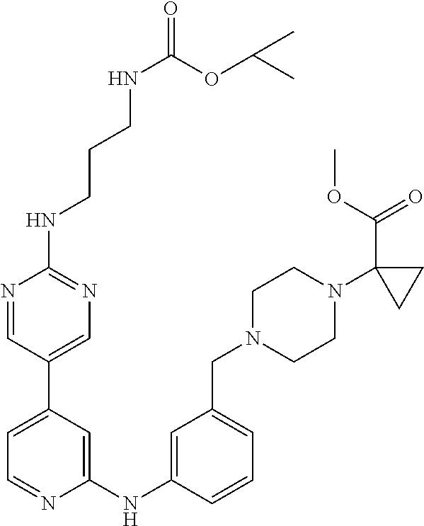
C1(NC2=CC(CN3CCN(C4(C(=O)OC)CC4)CC3)=CC=C2)=CC(C2=CN=C(NCCCNC(=O)OC(C)C)N=C2)=CC=N1
